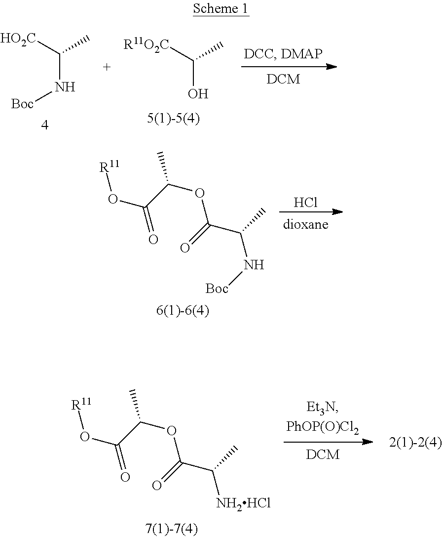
C(C)([HO2C])N[Boc].C(C)([R11O2C])O.[R11]OC(=O)C(OC(C(C)N[Boc])=O)C.Cl.[R11]OC(=O)C(OC(C(C)[NH2HCl])=O)C
